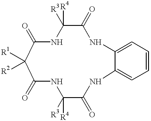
[R1]C1([R2])C(=O)NC([R4])([R3])C(=O)NC2=CC=CC=C2NC(=O)C([R4])([R3])NC1=O
